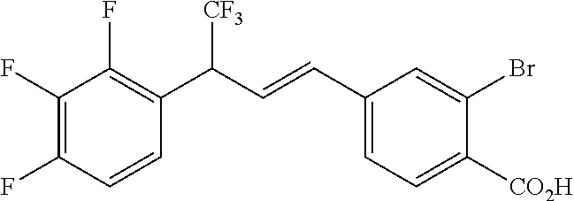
[CO2H]C1=CC=C(C=CC(C2=C(F)C(F)=C(F)C=C2)[CF3])C=C1Br
